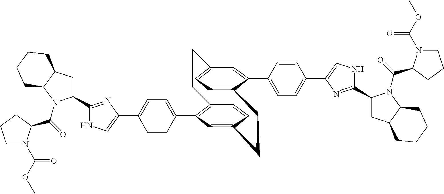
C12=C(C3=CC=C(C4=CNC(C5CC6C(N5C(=O)C5N(C(OC)=O)CCC5)CCCC6)=N4)C=C3)C=C(C=C1)CCC1=CC=C(C=C1C1=CC=C(C3=CNC(C4CC5C(N4C(=O)C4N(C(OC)=O)CCC4)CCCC5)=N3)C=C1)CC2
